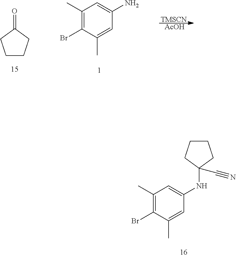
C1CCC(=O)C1.C1(C)=C(Br)C(C)=CC(N)=C1.[TMSCN].[AcOH].C1(C)=C(Br)C(C)=CC(NC2(C#N)CCCC2)=C1
